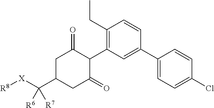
C1C(C([X][R8])([R6])[R7])CC(=O)C(C2=C(CC)C=CC(C3=CC=C(Cl)C=C3)=C2)C1=O
